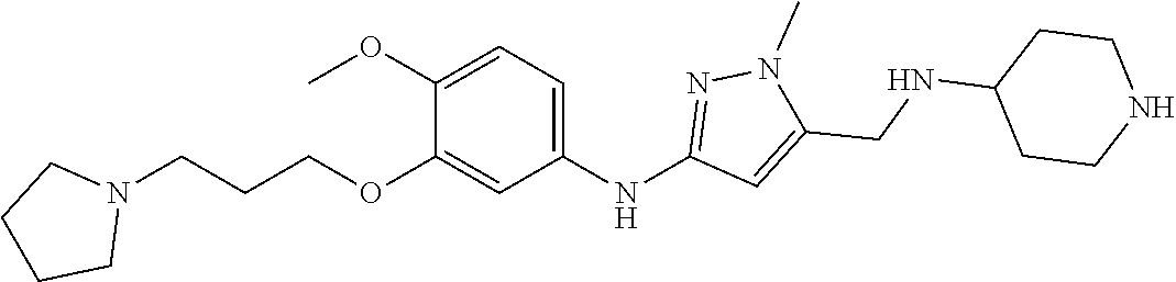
C1(NC2=CC=C(OC)C(OCCCN3CCCC3)=C2)=NN(C)C(CNC2CCNCC2)=C1
